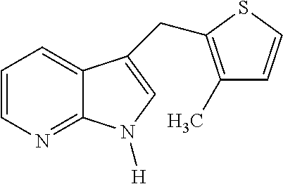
C1=CN=C2C(=C1)C(CC1=C(C)C=CS1)=CN2[H]
